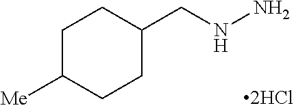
C1C([Me])CCC(CNN)C1
